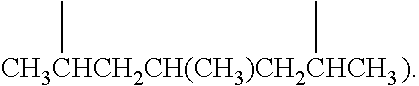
[CH3CHCH2CH(CH3)CH2CHCH3](C)C
